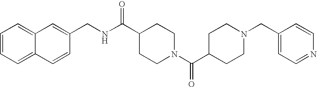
N(C(C1CCN(C(C2CCN(CC3=CC=NC=C3)CC2)=O)CC1)=O)CC1=CC2=CC=CC=C2C=C1
